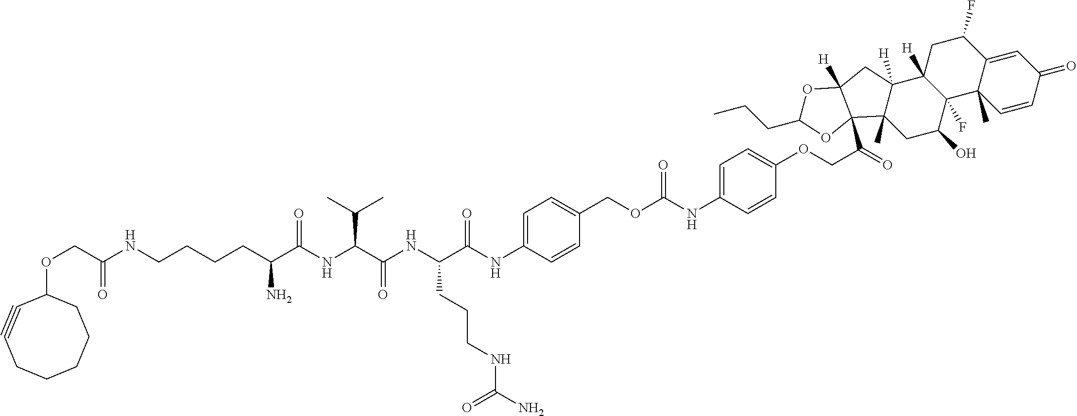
O(CC(NCCCCC(C(NC(C(NC(C(NC1=CC=C(COC(NC2=CC=C(OCC(=O)C34C5(C)C([H])(C6([H])CC(F)C7=CC(=O)C=CC7(C)C6(F)C(O)C5)CC3([H])OC(CCC)O4)C=C2)=O)C=C1)=O)CCCNC(N)=O)=O)C(C)C)=O)N)=O)C1C#CCCCCC1
